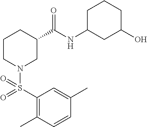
C1(S(=O)(N2CC(C(NC3CC(O)CCC3)=O)CCC2)=O)=C(C)C=CC(C)=C1
